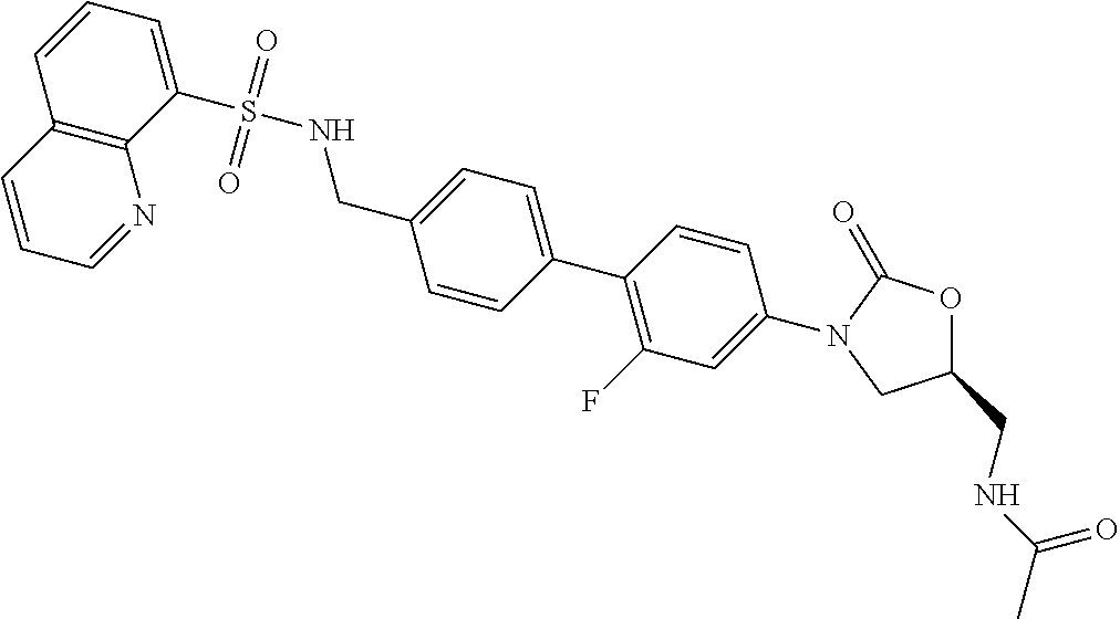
C1(CNC(C)=O)OC(=O)N(C2=CC(F)=C(C3=CC=C(CNS(=O)(=O)C4=CC=CC5=C4N=CC=C5)C=C3)C=C2)C1
